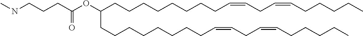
C(CCCCC=CCC=CCCCCC)CCCC(CCCCCCCCC=CCC=CCCCCC)OC(CCCNC)=O
